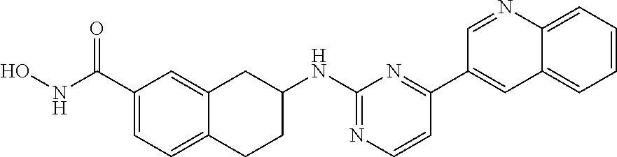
C1(C(NO)=O)=CC=C2C(=C1)CC(NC1=NC=CC(C3=CC4=CC=CC=C4N=C3)=N1)CC2
